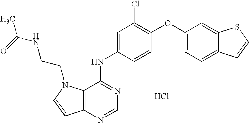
C12=C(N=CN=C1NC1=CC(Cl)=C(OC3=CC=C4C(=C3)SC=C4)C=C1)C=CN2CCNC(=O)C.Cl
